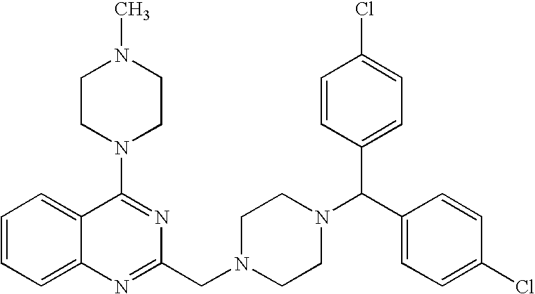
C1(N2CCN(C)CC2)=NC(CN2CCN(C(C3=CC=C(Cl)C=C3)C3=CC=C(Cl)C=C3)CC2)=NC2=CC=CC=C12
